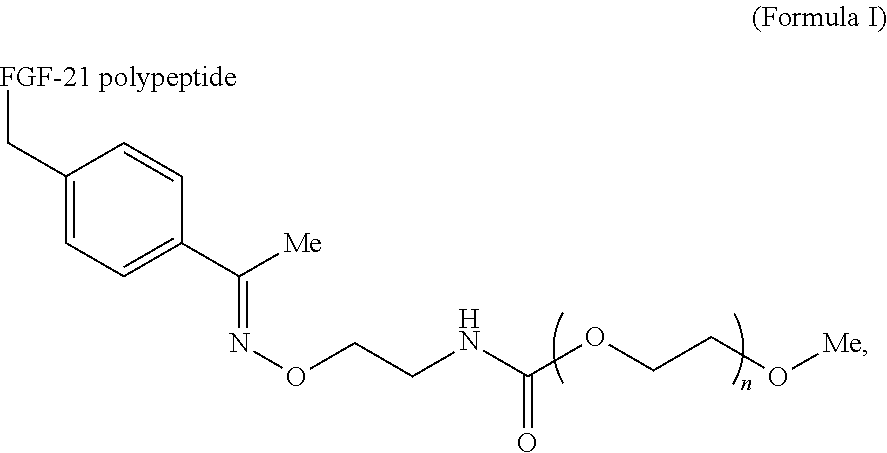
[FGF-21 polypeptide]CC1=CC=C(C([Me])=NOCCNC(OCCO[Me])=O)C=C1
